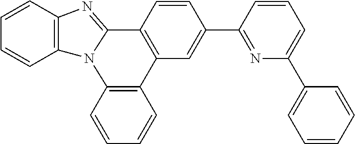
C1=CC2=C(C=C1)N1C(=NC3=C1C=CC=C3)C1=C2C=C(C2=NC(C3=CC=CC=C3)=CC=C2)C=C1
